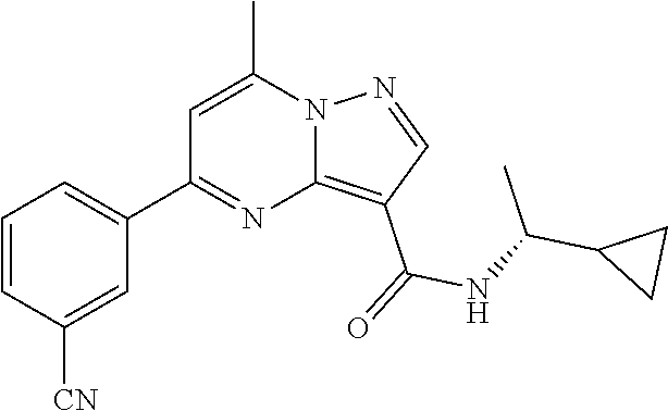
C12=C(C(=O)NC(C3CC3)C)C=NN1C(C)=CC(C1=CC=CC([CN])=C1)=N2
